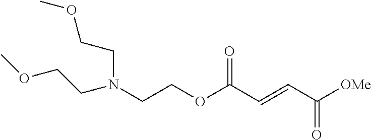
N(CCOC(C=CC([OMe])=O)=O)(CCOC)CCOC
